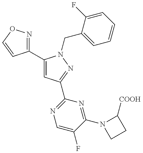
C1(C2=CC(C3=NC=C(F)C(N4CCC4[COOH])=N3)=NN2CC2=CC=CC=C2F)=NOC=C1
